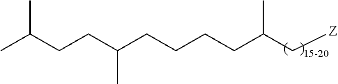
C(CC(CCCCC(C[Z])C)C)C(C)C
